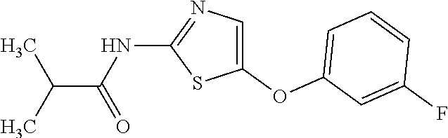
CC(C)C(=O)NC1=NC=C(OC2=CC=CC(F)=C2)S1
